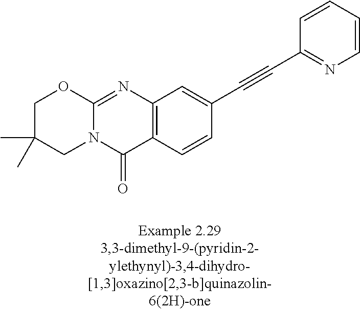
N12C(=NC3=C(C1=O)C=CC(C#CC1=NC=CC=C1)=C3)OCC(C)(C)C2
